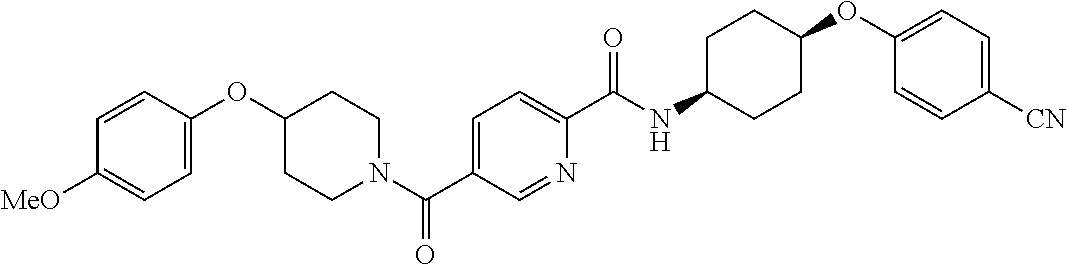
C1CN(C(C2=CC=C(C(=O)NC3CCC(OC4=CC=C([CN])C=C4)CC3)N=C2)=O)CCC1OC1=CC=C([MeO])C=C1
